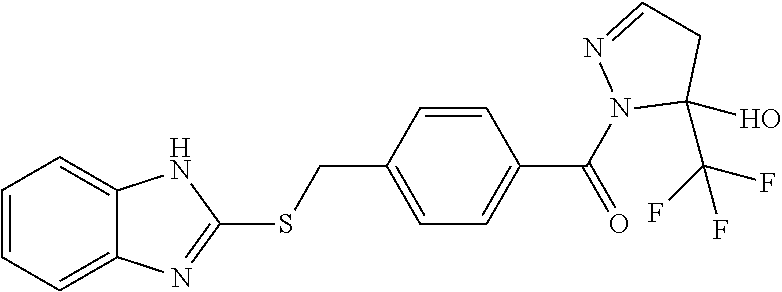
C1=CC=C2C(=C1)NC(SCC1=CC=C(C(N3C(C(F)(F)F)(O)CC=N3)=O)C=C1)=N2
